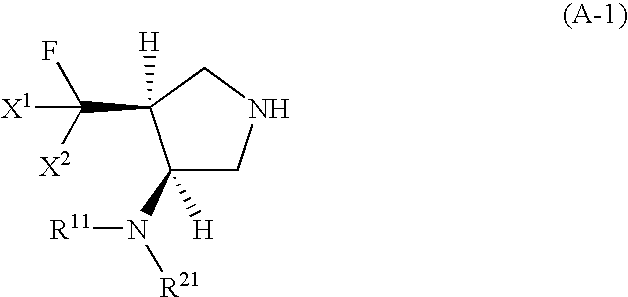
C1(N([R11])[R21])([H])CNCC1(C(F)([X2])[X1])[H]
